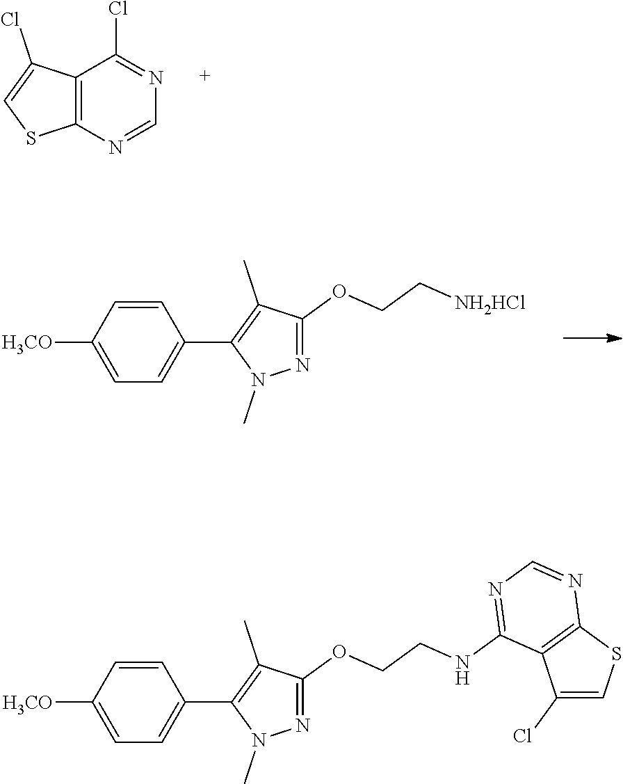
C12=C(N=CN=C1Cl)SC=C2Cl.C1([H3CO])=CC=C(C2=C(C)C(OCC[NH2HCl])=NN2C)C=C1.C1([H3CO])=CC=C(C2=C(C)C(OCCNC3=NC=NC4=C3C(Cl)=CS4)=NN2C)C=C1
